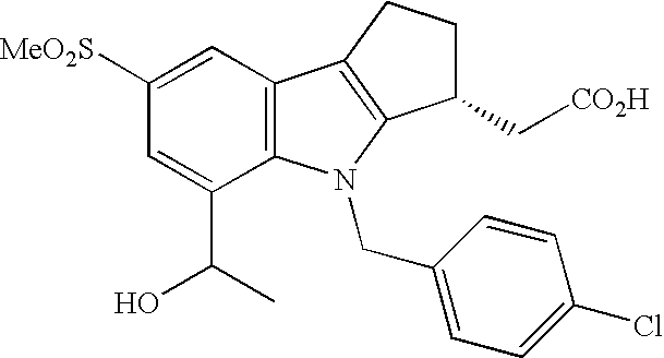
C1([MeO2S])=CC2=C(C(C(C)O)=C1)N(CC1=CC=C(Cl)C=C1)C1=C2CCC1C[CO2H]
